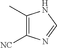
C1(C)=C([NC])N=CN1
